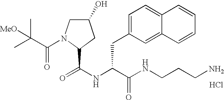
N(C(C(NCCCN)=O)CC1=CC=C2C(=C1)C=CC=C2)C(=O)C1N(C(C(C)(C)[MeO])=O)CC(O)C1.Cl
